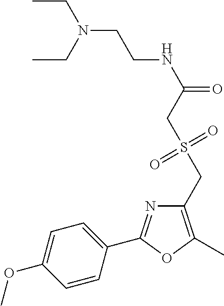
C1=C(OC)C=CC(C2=NC(CS(CC(NCCN(CC)CC)=O)(=O)=O)=C(C)O2)=C1
